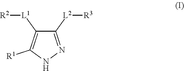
N1N=C([L2][R3])C([L1][R2])=C1[R1]
